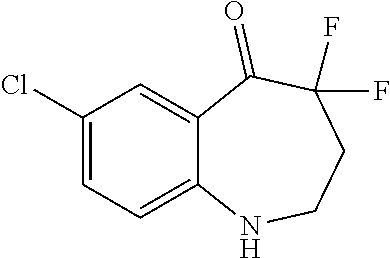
C1(Cl)=CC=C2C(=C1)C(=O)C(F)(F)CCN2
